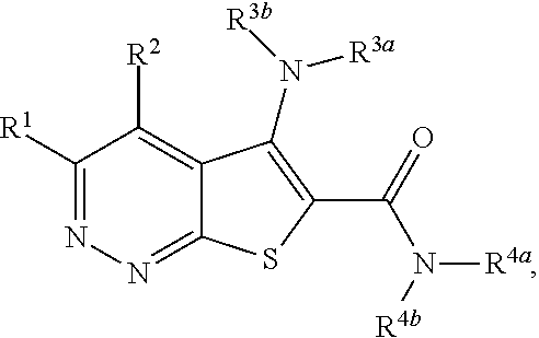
C1([R1])=NN=C2C(=C1[R2])C(N([R3a])[R3b])=C(C(=O)N([R4b])[R4a])S2
